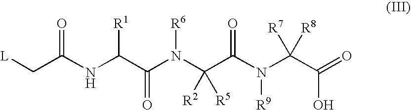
N(C(C(N(C(C(N(C(C(=O)O)([R7])[R8])[R9])=O)([R2])[R5])[R6])=O)[R1])C(C[L])=O
